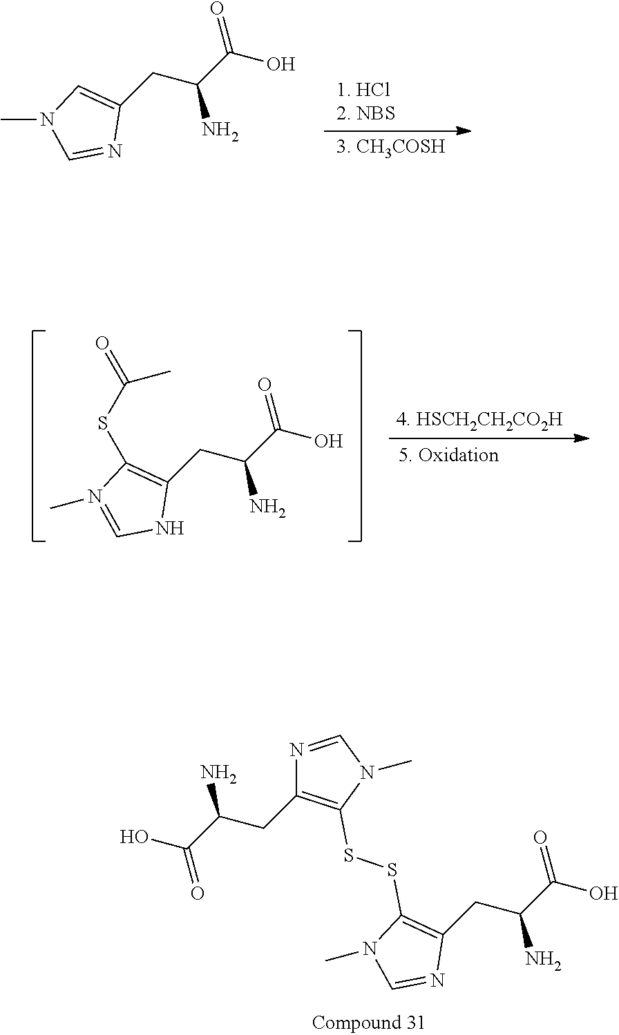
C1=C(CC(C(O)=O)N)N=CN1C.C1(SSC2=C(CC(C(O)=O)N)N=CN2C)=C(CC(C(O)=O)N)N=CN1C.C1(SC(=O)C)=C(CC(C(O)=O)N)NC=N1C
